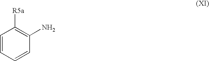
C1=CC=CC(N)=C1[R5a]
